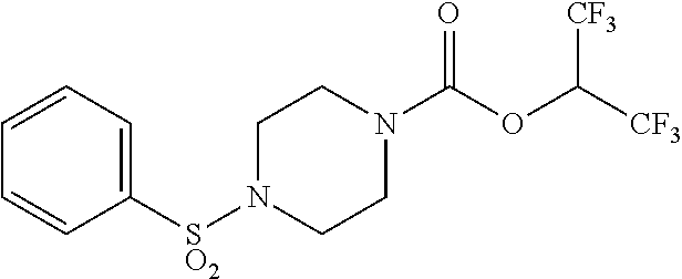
C1=CC=C([SO2]N2CCN(C(OC([CF3])[CF3])=O)CC2)C=C1
